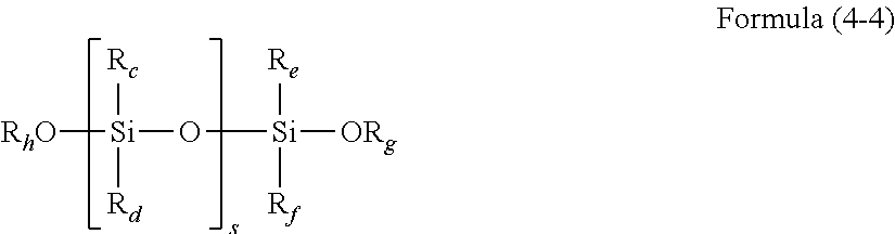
[RhO][Si]([Rc])(O[Si]([Re])([Rf])[ORg])[Rd]
